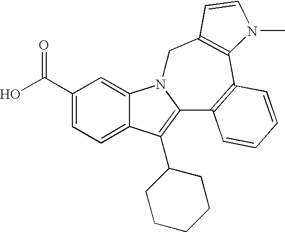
C1(C(O)=O)=CC=C2C(=C1)N1C(=C2C2CCCCC2)C2=C(C3=C(C1)C=CN3C)C=CC=C2
